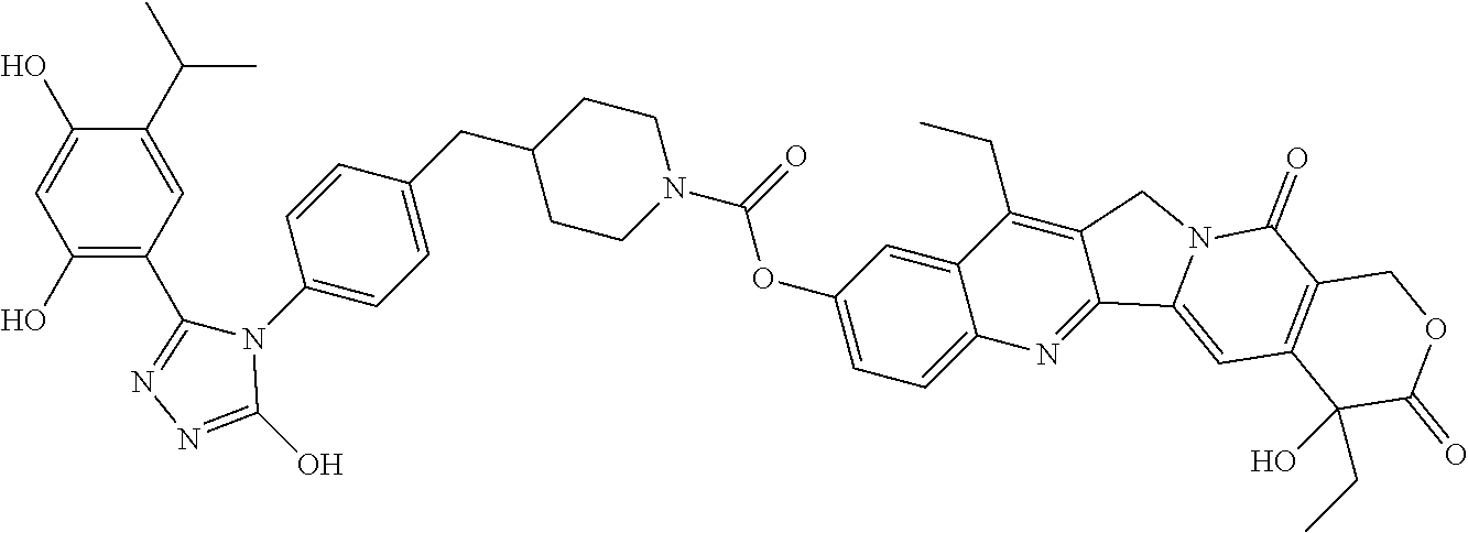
C1(O)=C(C2=NN=C(O)N2C2=CC=C(CC3CCN(C(=O)OC4=CC=C5C(=C4)C(CC)=C4C(=N5)C5=CC6=C(C(=O)N5C4)COC(=O)C6(CC)O)CC3)C=C2)C=C(C(C)C)C(O)=C1
